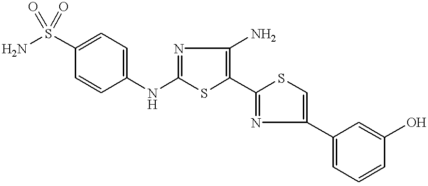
C1(S(N)(=O)=O)=CC=C(NC2=NC(N)=C(C3=NC(C4=CC=CC(O)=C4)=CS3)S2)C=C1
